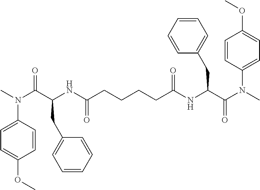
C(C(NC(CCCCC(NC(C(N(C)C1=CC=C(OC)C=C1)=O)CC1=CC=CC=C1)=O)=O)CC1=CC=CC=C1)(N(C)C1=CC=C(OC)C=C1)=O
